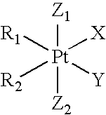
[Z1][Pt]([Z2])([R2])([Y])([R1])[X]
